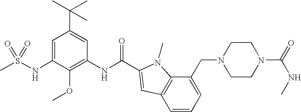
CS(NC1=CC(C(C)(C)C)=CC(NC(=O)C2=CC3=C(C(CN4CCN(C(=O)NC)CC4)=CC=C3)N2C)=C1OC)(=O)=O
